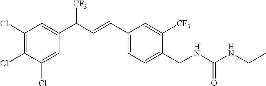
C1(Cl)=C(Cl)C(Cl)=CC(C([CF3])C=CC2=CC=C(CNC(NCC)=O)C([CF3])=C2)=C1
